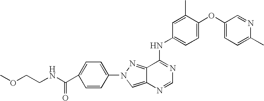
C1(OC2=CC=C(NC3=NC=NC4=CN(C5=CC=C(C(NCCOC)=O)C=C5)N=C34)C=C2C)=CC=C(C)N=C1
